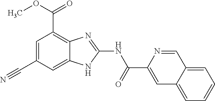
C1=C(C#N)C=C2C(=C1C(OC)=O)N=C(NC(C1=CC3=CC=CC=C3C=N1)=O)N2
